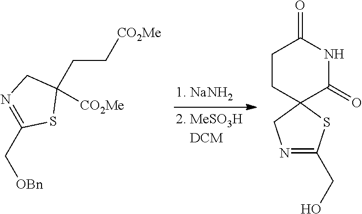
C1(CC[CO2Me])([CO2Me])CN=C(C[OBn])S1.C1CC2(C(=O)NC1=O)CN=C(CO)S2
